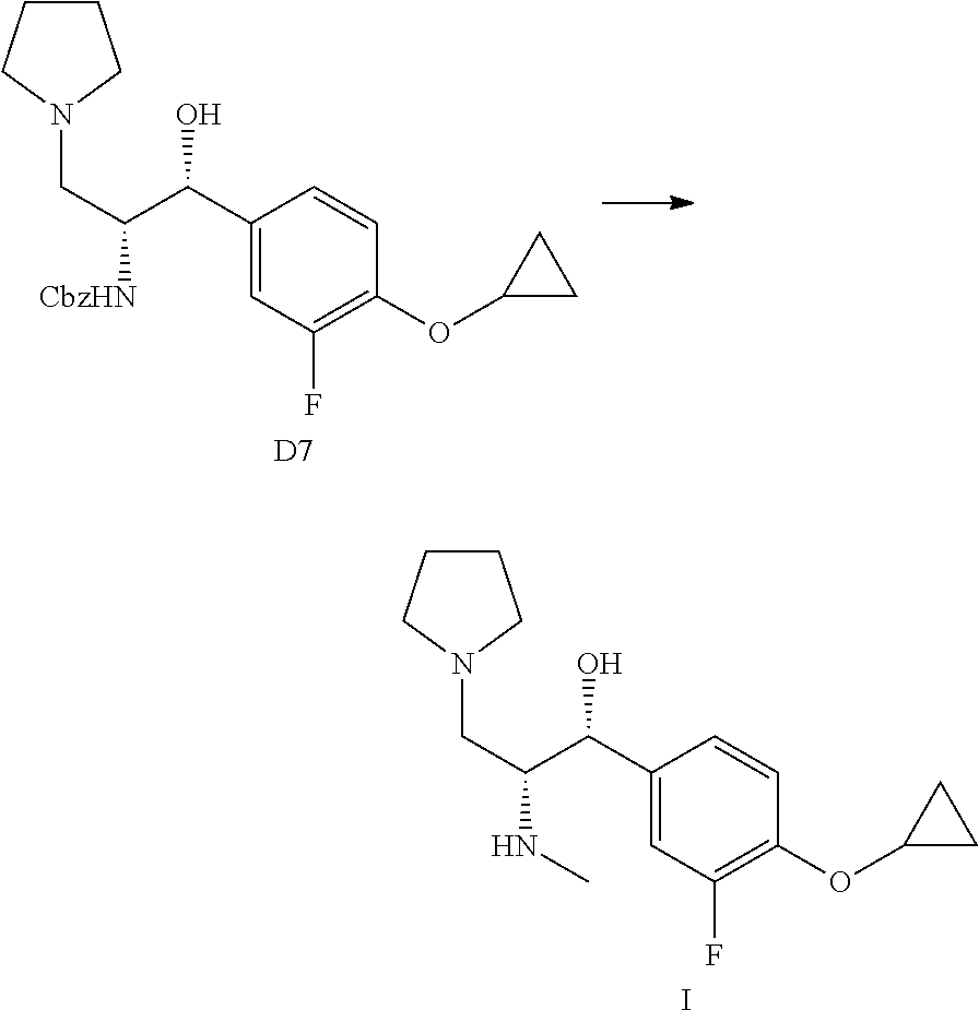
C1(C(C(CN2CCCC2)[CbzHN])O)=CC(F)=C(OC2CC2)C=C1.[D7].C1(C(C(CN2CCCC2)NC)O)=CC(F)=C(OC2CC2)C=C1.I
